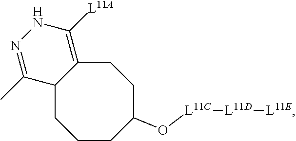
C1CC(O[L11C][L11D][L11E])CCC2=C([L11A])NN=C(C)C2C1
